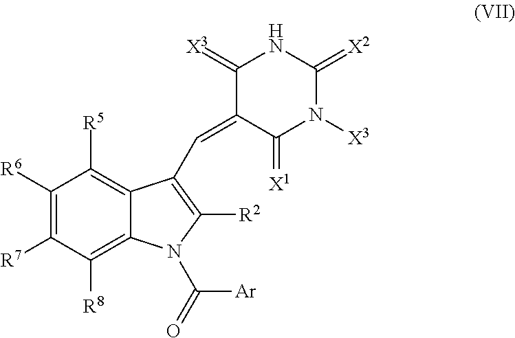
C1([R6])=C([R7])C([R8])=C2C(=C1[R5])C(C=C1C(=[X1])N([X3])C(=[X2])NC1=[X3])=C([R2])N2C([Ar])=O
